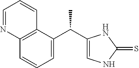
C12=C(C(C(C3=CNC(=S)N3)C)=CC=C1)C=CC=N2
